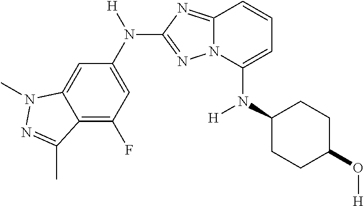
C12=C(F)C=C(N([H])C3=NN4C(=N3)C=CC=C4N(C3CCC(O[H])CC3)[H])C=C1N(C)N=C2C
